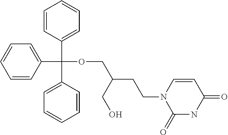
C1=CC(C(C2=CC=CC=C2)(OCC(CCN2C(=O)NC(=O)C=C2)CO)C2=CC=CC=C2)=CC=C1
